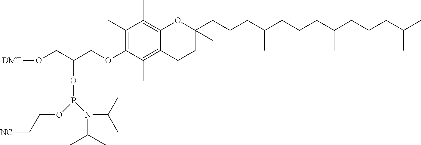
CC(CCCC(CCCC(CCCC1(C)OC2=C(C)C(C)=C(OCC(CO[DMT])OP(OCC[NC])N(C(C)C)C(C)C)C(C)=C2CC1)C)C)C
